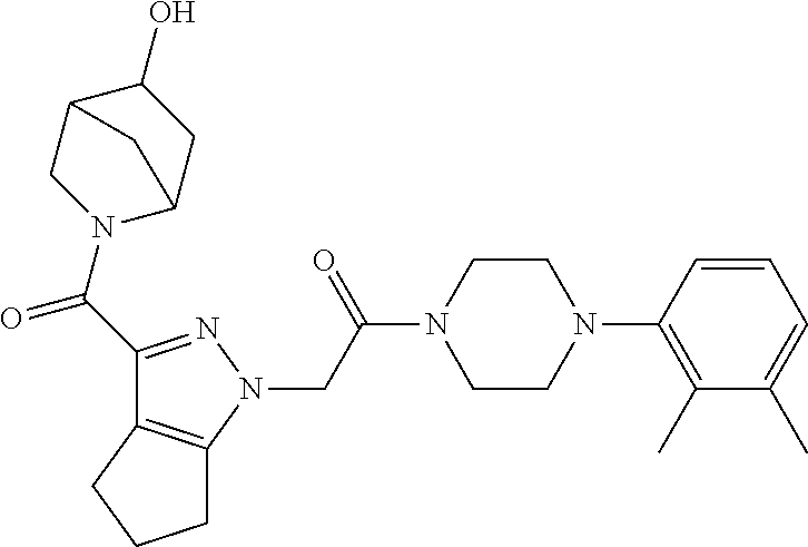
C(C(N1CCN(C2=C(C)C(C)=CC=C2)CC1)=O)N1N=C(C(N2C3CC(O)C(C2)C3)=O)C2=C1CCC2
